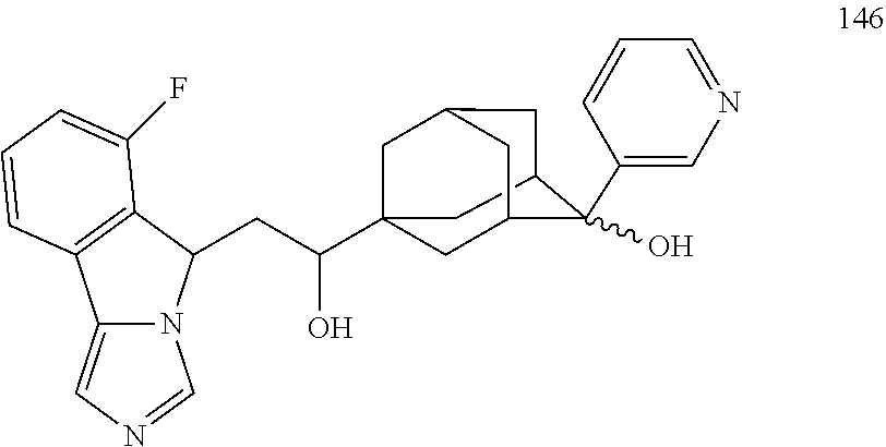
C(C(O)C12CC3C(O)(C4=CN=CC=C4)C(CC(C1)C3)C2)C1N2C(=CN=C2)C2=C1C(F)=CC=C2
